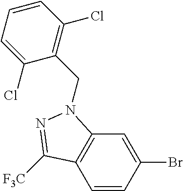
C1=CC(Br)=CC2=C1C([F3C])=NN2CC1=C(Cl)C=CC=C1Cl
